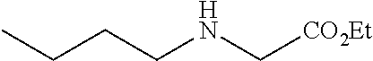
CCCCNC[CO2Et]
